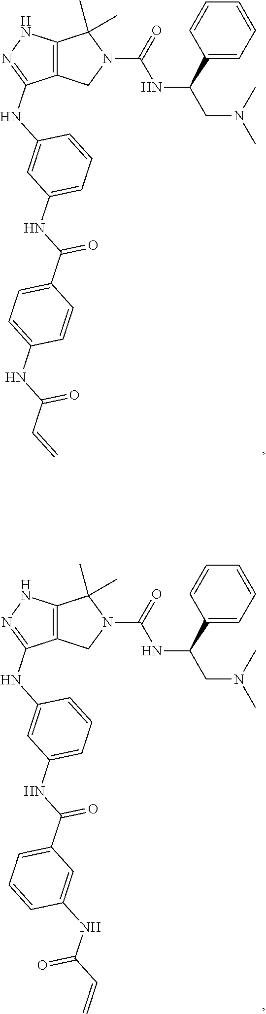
C12=C(NN=C1NC1=CC(NC(C3=CC=C(NC(C=C)=O)C=C3)=O)=CC=C1)C(C)(C)N(C(=O)NC(CN(C)C)C1=CC=CC=C1)C2.N(C(C=C)=O)C1=CC(C(NC2=CC=CC(NC3=NNC4=C3CN(C(=O)NC(CN(C)C)C3=CC=CC=C3)C4(C)C)=C2)=O)=CC=C1
